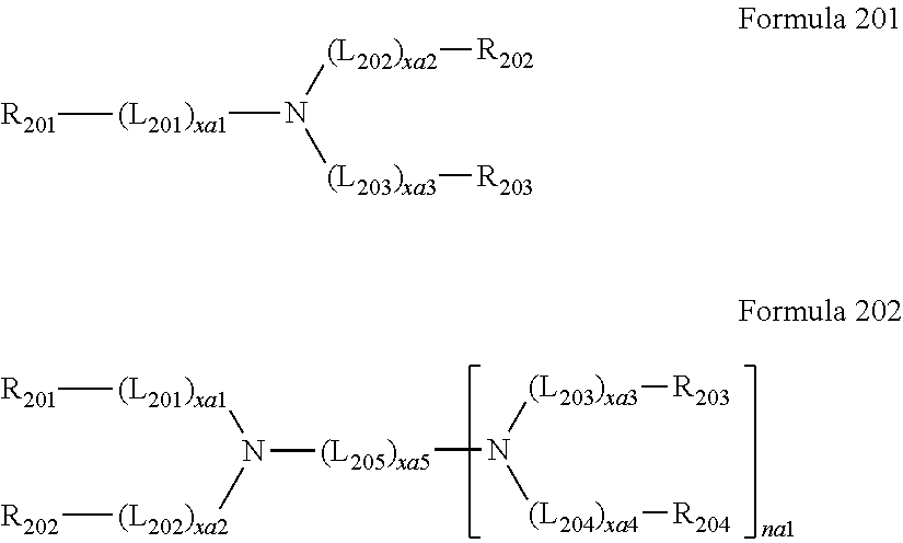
[(L205)xa5](N([(L203)xa3][R203])[(L204)xa4][R204])N([(L201)xa1][R201])[(L202)xa2][R202].[(L201)xa1](N([(L202)xa2][R202])[(L203)xa3][R203])[R201]
